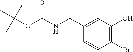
C1(CNC(OC(C)(C)C)=O)=CC(O)=C(Br)C=C1
